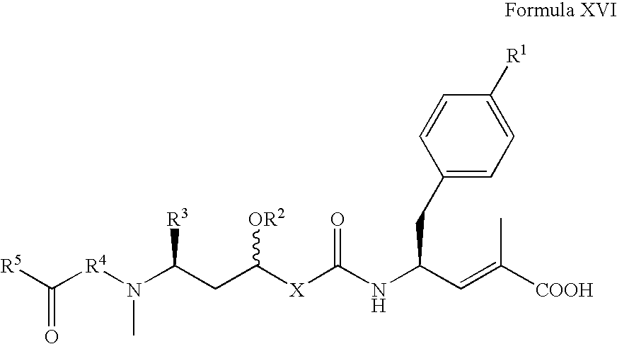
[R5]C([R4]N(C(CC([X]C(NC(C=C([COOH])C)CC1=CC=C([R1])C=C1)=O)[OR2])[R3])C)=O
